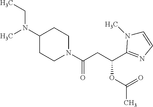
N1(C(CC(OC(=O)C)C2=NC=CN2C)=O)CCC(N(C)CC)CC1
